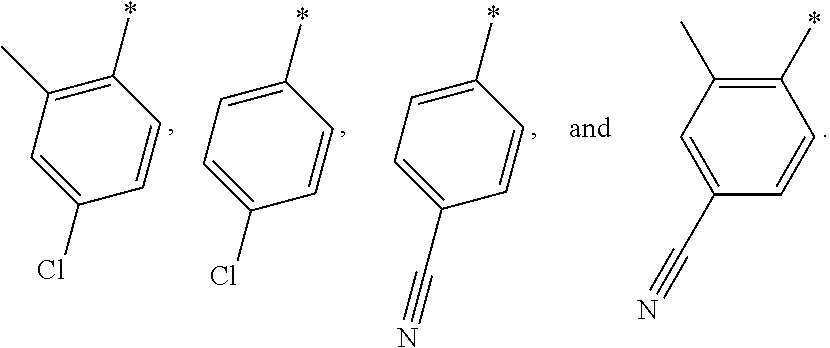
C1(*)=C(C)C=C(Cl)C=C1.C1(*)=CC=C(Cl)C=C1.C1(*)=CC=C(C#N)C=C1.C1(*)=C(C)C=C(C#N)C=C1
